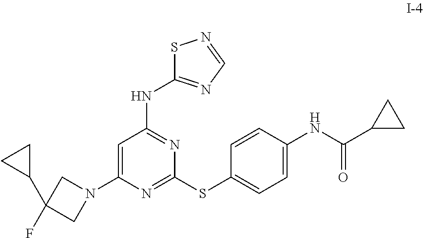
C1=C(N2CC(C3CC3)(F)C2)N=C(SC2=CC=C(NC(C3CC3)=O)C=C2)N=C1NC1=NC=NS1
